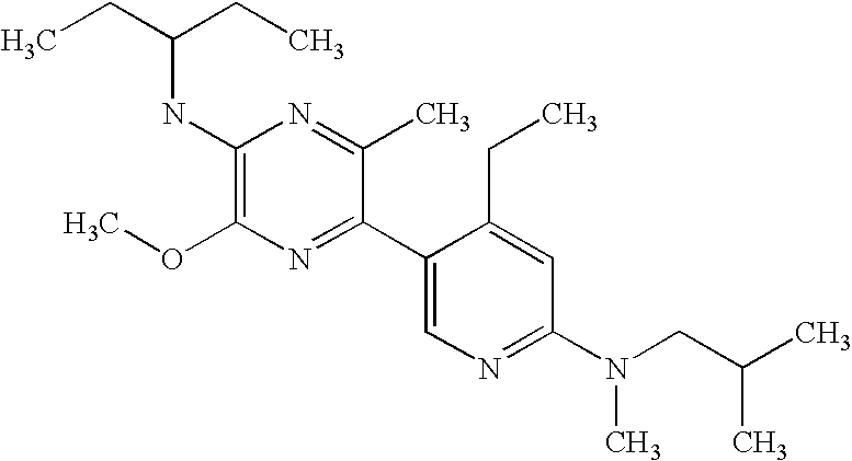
CCC(CC)NC1=C(OC)N=C(C2=CN=C(N(CC(C)C)C)C=C2CC)C(C)=N1
